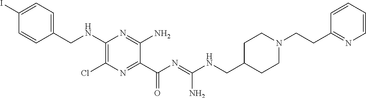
C1=C(I)C=CC(CNC2=C(Cl)N=C(C(N=C(NCC3CCN(CCC4=NC=CC=C4)CC3)N)=O)C(N)=N2)=C1
